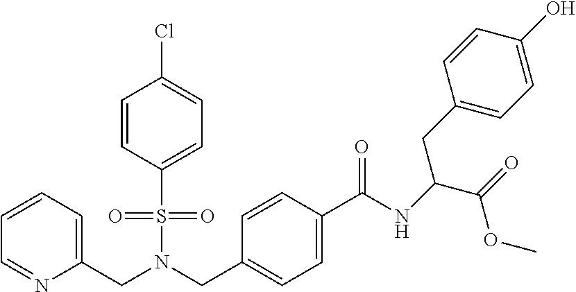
C1=CC(S(N(CC2=CC=C(C(NC(C(=O)OC)CC3=CC=C(O)C=C3)=O)C=C2)CC2=CC=CC=N2)(=O)=O)=CC=C1Cl
